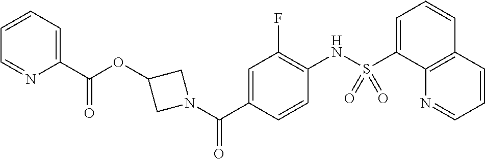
O=C(C1=CC=CC=N1)OC1CN(C(C2=CC(F)=C(NS(C3=CC=CC4=C3N=CC=C4)(=O)=O)C=C2)=O)C1
